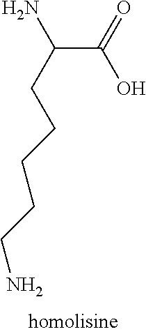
C(C(=O)O)(CCCCCN)N
